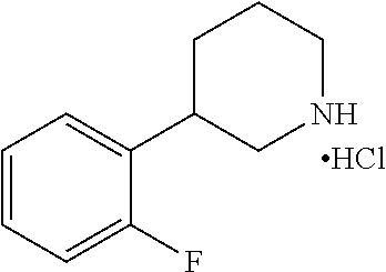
C1=CC=C(F)C(C2CNCCC2)=C1.Cl
